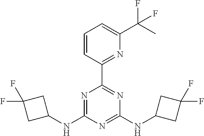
N1=C(NC2CC(F)(F)C2)N=C(NC2CC(F)(F)C2)N=C1C1=NC(C(C)(F)F)=CC=C1
